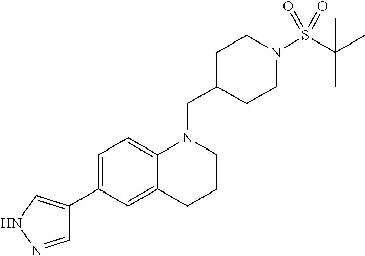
C1=NNC=C1C1=CC=C2C(=C1)CCCN2CC1CCN(S(C(C)(C)C)(=O)=O)CC1
